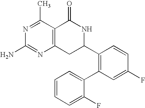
C12=C(C(C)=NC(N)=N1)C(=O)NC(C1=C(C3=CC=CC=C3F)C=C(F)C=C1)C2
